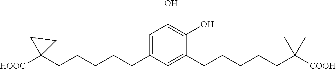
C1(O)=C(O)C(CCCCCC(C)(C)[COOH])=CC(CCCCCC2([HOOC])CC2)=C1
